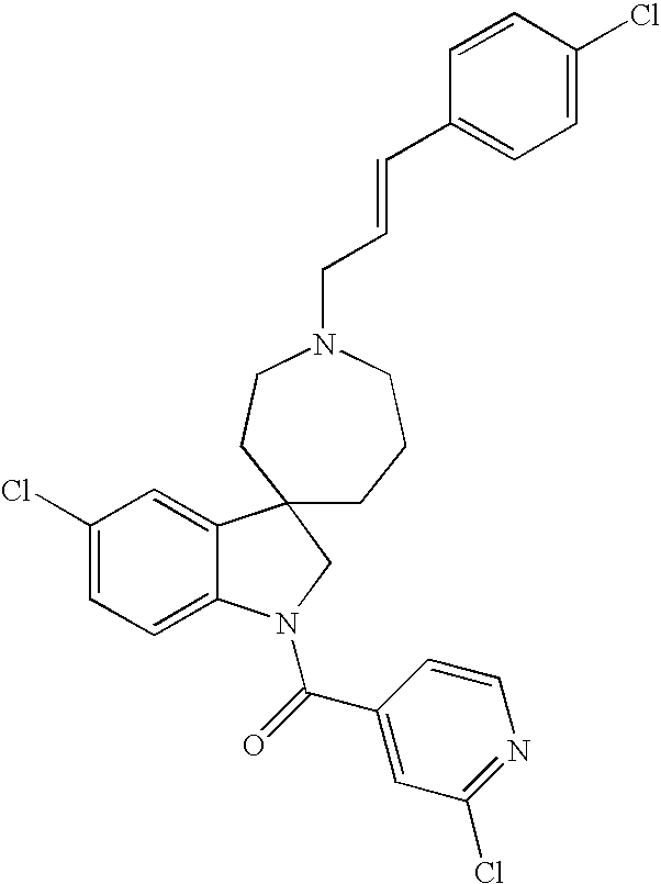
C1=CC(Cl)=CC=C1C=CCN1CCC2(CCC1)C1=CC(Cl)=CC=C1N(C(=O)C1=CC(Cl)=NC=C1)C2
